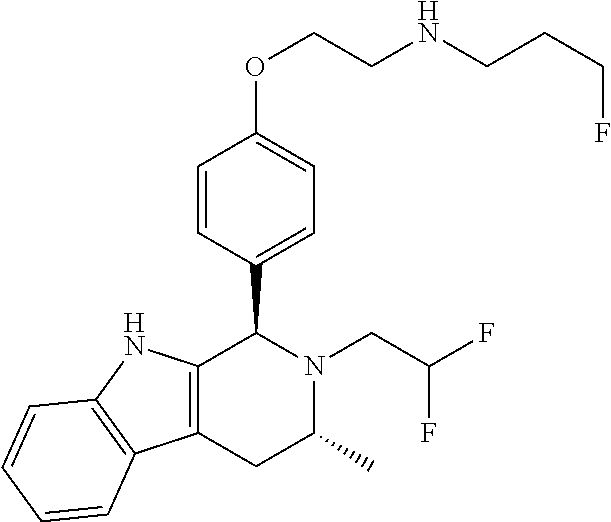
C12=C(NC3=C1C=CC=C3)C(C1=CC=C(OCCNCCCF)C=C1)N(CC(F)F)C(C)C2
